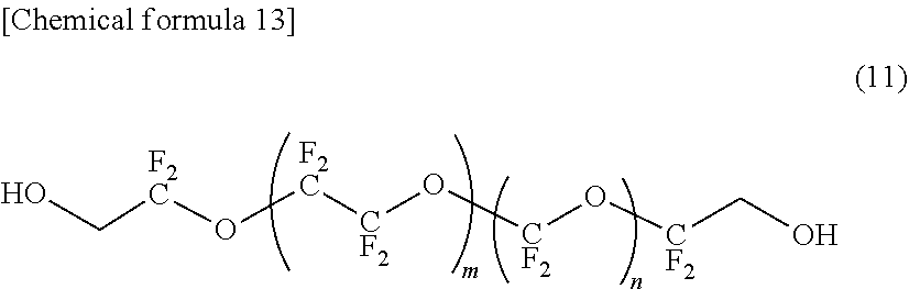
OC[F2C]O[F2C][CF2]O[CF2]O[CF2]CO
